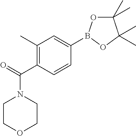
N1(C(=O)C2=C(C)C=C(B3OC(C)(C)C(C)(C)O3)C=C2)CCOCC1
